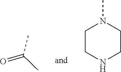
C1CNCCN1C.O=C(C)C
